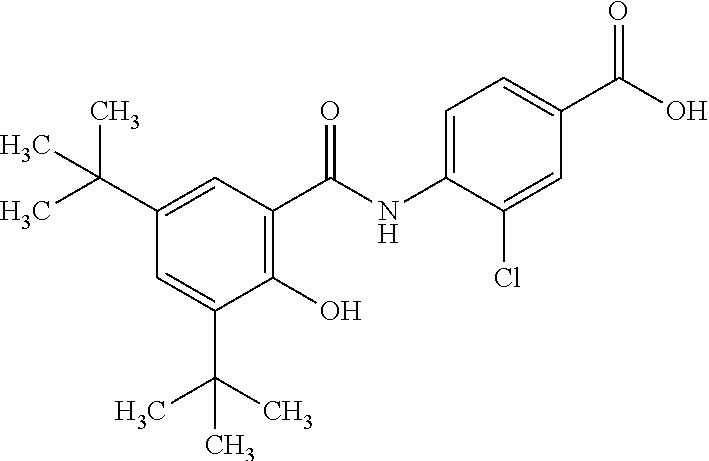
C1(NC(C2=C(O)C(C(C)(C)C)=CC(C(C)(C)C)=C2)=O)=CC=C(C(O)=O)C=C1Cl
